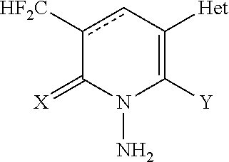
c1([CF2H])cC([Het])=C([Y])N(N)C1=[X]
